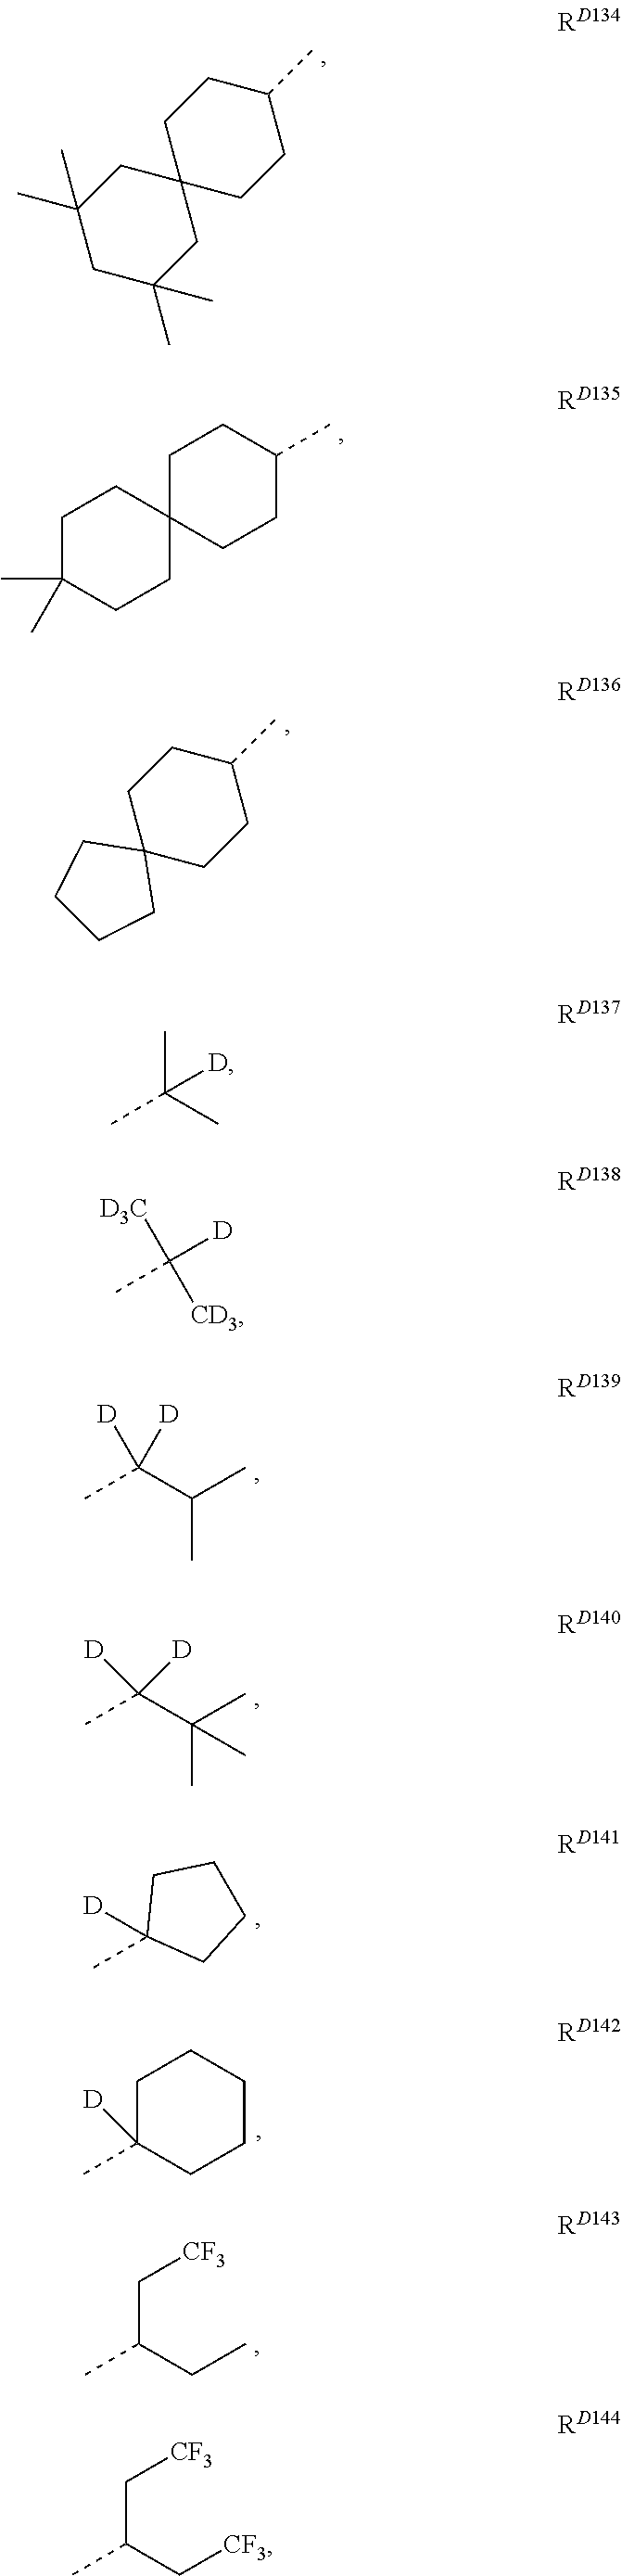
C1C(C)(C)CC2(CC1(C)C)CCC(C)CC2.C1(C)(C)CCC2(CC1)CCC(C)CC2.C12(CCC(C)CC1)CCCC2.CC(C(C)C)([D])[D].CC(C(C)(C)C)([D])[D].CC1([D])CCCC1.CC1([D])CCCCC1.CC(CC)C[CF3].CC(C)(C)[D].CC([CD3])([D3C])[D].CC(C[CF3])C[CF3]
